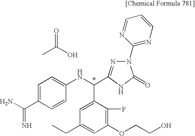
CC(O)=O.C1=C(C(=N)N)C=CC(NC(C2=CC(CC)=CC(OCCO)=C2F)C2=NN(C3=NC=CC=N3)C(=O)N2)=C1
